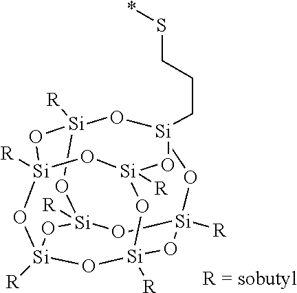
[Si]12([R])O[Si]3([R])O[Si]4([R])O[Si]([R])(O1)O[Si]1(CCCS*)O[Si]([R])(O2)O[Si]([R])(O3)O[Si]([R])(O4)O1
